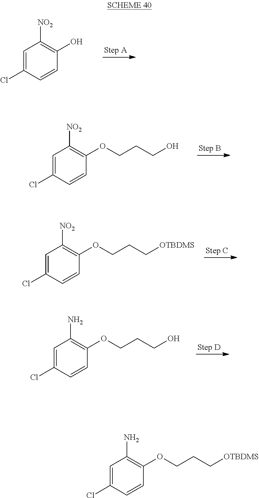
C1=C(Cl)C=CC(O)=C1[NO2].C1=C(Cl)C=CC(OCCCO)=C1[NO2].C1=C(Cl)C=CC(OCCC[OTBDMS])=C1[NO2].C1=C(Cl)C=CC(OCCCO)=C1N.C1=C(Cl)C=CC(OCCC[OTBDMS])=C1N
